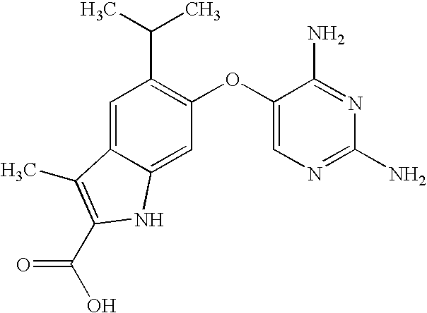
C1=C2C(=CC(OC3=CN=C(N)N=C3N)=C1C(C)C)NC(C(O)=O)=C2C
